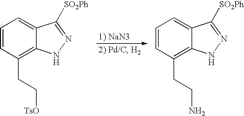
C1=CC(CC[TsO])=C2C(=C1)C([SO2Ph])=NN2.C1=CC(CCN)=C2C(=C1)C([SO2Ph])=NN2
